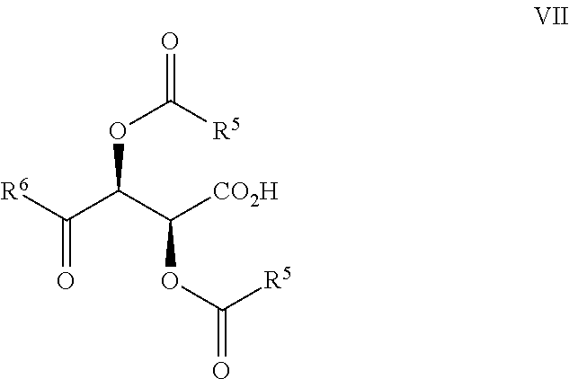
C(=O)([R6])C(C([CO2H])OC(=O)[R5])OC([R5])=O
